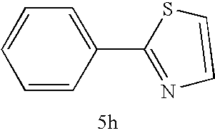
C1=CC=C(C2=NC=CS2)C=C1
